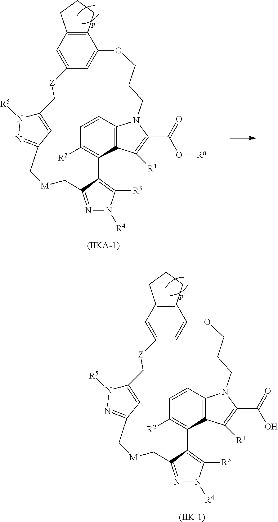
C12=C(C=C3C=C1OCCCN1C4=C(C(=C([R2])C=C4)C4=C([R3])N([R4])N=C4C[M]CC4=NN([R5])C(=C4)C[Z]3)C([R1])=C1C(=O)O[Ra])CCC2.[(IIKA-1)].C12=C(C=C3C=C1OCCCN1C4=C(C(=C([R2])C=C4)C4=C([R3])N([R4])N=C4C[M]CC4=NN([R5])C(=C4)C[Z]3)C([R1])=C1C(=O)O)CCC2.[(IIK-1)]
